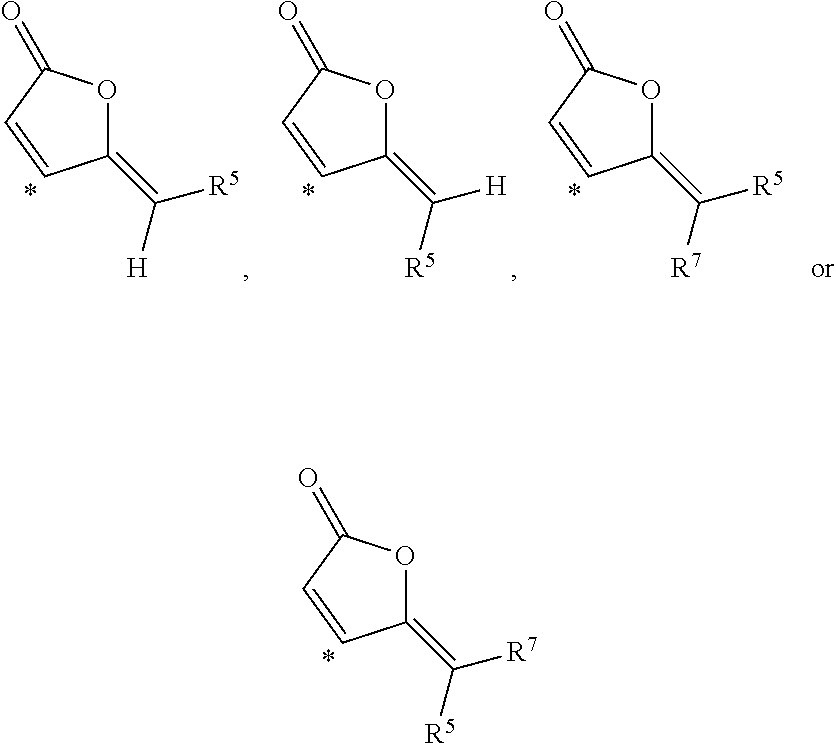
C1(=C([R5])[R7])OC(=O)C=C1.C1(=C([H])[R5])OC(=O)C=C1.C1(=C([R5])[H])OC(=O)C=C1.C1(=C([R7])[R5])OC(=O)C=C1
